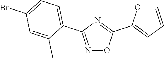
N1=C(C2=CC=C(Br)C=C2C)N=C(C2=CC=CO2)O1
